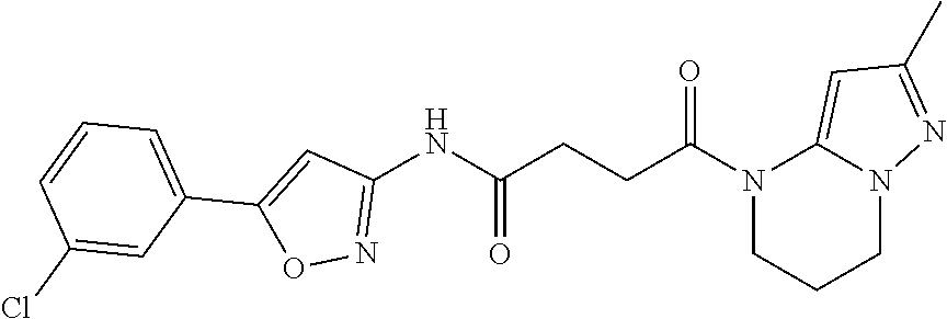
N1(C(=O)CCC(=O)NC2=NOC(C3=CC=CC(Cl)=C3)=C2)CCCN2C1=CC(C)=N2
